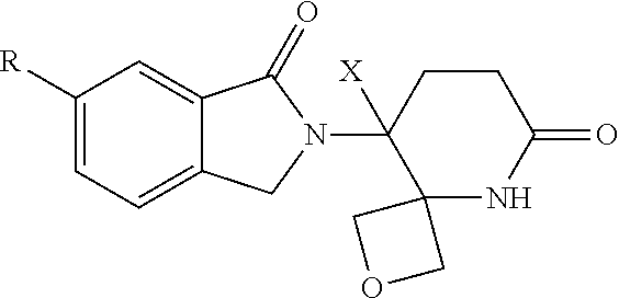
C1([R])=CC=C2C(=C1)C(=O)N(C1([X])C3(NC(=O)CC1)COC3)C2
